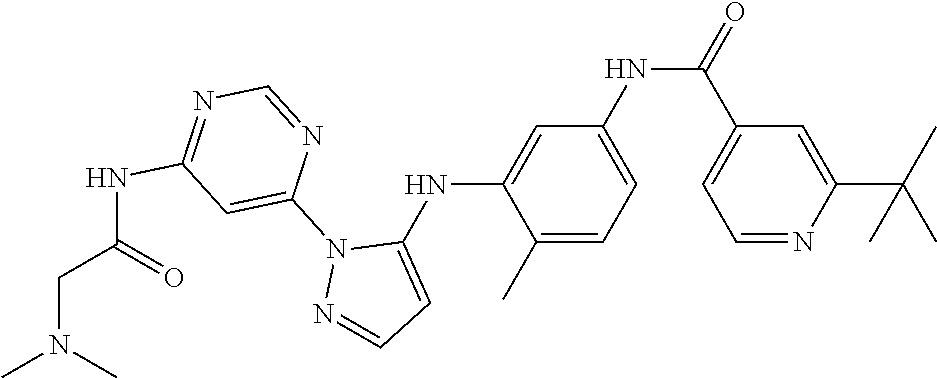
C1(C)=CC=C(NC(=O)C2=CC=NC(C(C)(C)C)=C2)C=C1NC1=CC=NN1C1=CC(NC(CN(C)C)=O)=NC=N1
